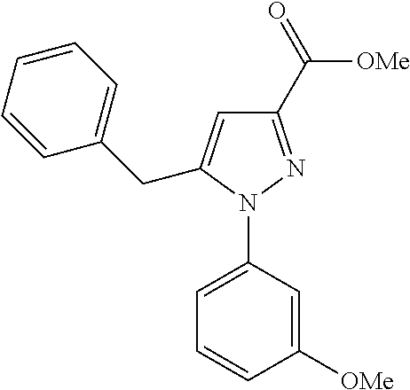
C1=C(N2N=C(C(=O)[OMe])C=C2CC2=CC=CC=C2)C=C([OMe])C=C1
